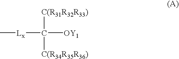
[Lx](C([C(R31R32R33)])([C(R34R35R36)])[OY1])C
